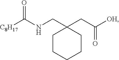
C1CCCCC1(CNC([C8H17])=O)CC([OH])=O
